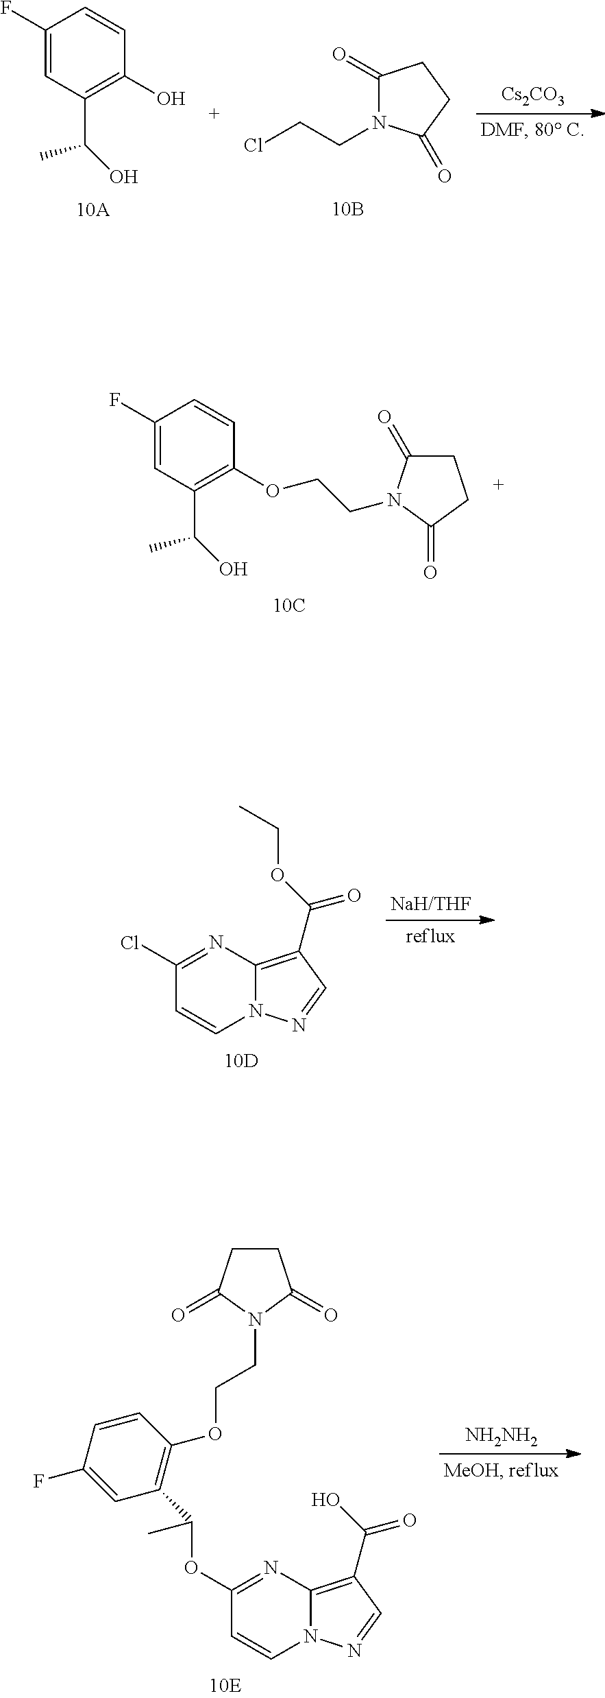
C1(F)=CC(C(C)O)=C(O)C=C1.ClCCN1C(=O)CCC1=O.[Cs2CO3].C1(F)=CC(C(C)O)=C(OCCN2C(=O)CCC2=O)C=C1.C1(Cl)=NC2=C(C(OCC)=O)C=NN2C=C1.C1(OC(C)C2=C(OCCN3C(=O)CCC3=O)C=CC(F)=C2)=NC2=C(C(O)=O)C=NN2C=C1.[NH2NH2]
